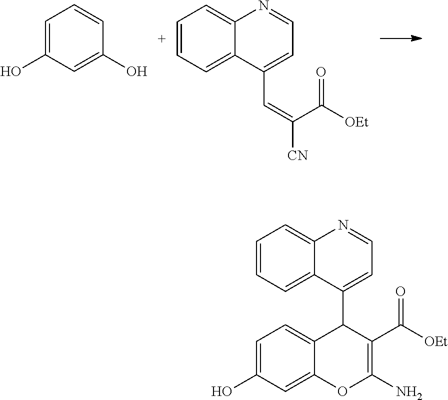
C1=CC=C2C(=C1)N=CC=C2C=C(C(=O)[OEt])[CN].C1=C(O)C=C(O)C=C1.C1=CC=C2C(=C1)N=CC=C2C1C(C(=O)[OEt])=C(N)OC2=CC(O)=CC=C12
